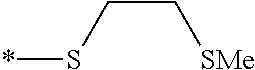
*SCC[SMe]
